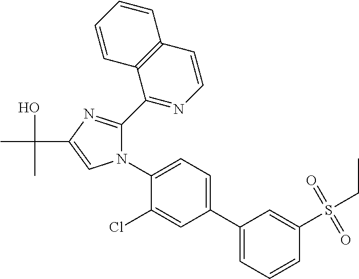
N1(C2=CC=C(C3=CC=CC(S(=O)(=O)CC)=C3)C=C2Cl)C(C2=NC=CC3=C2C=CC=C3)=NC(C(O)(C)C)=C1
